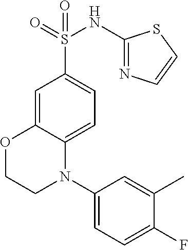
C1=C2C(=CC=C1S(=O)(=O)NC1=NC=CS1)N(C1=CC=C(F)C(C)=C1)CCO2
